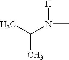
CC(N(C)[H])C
